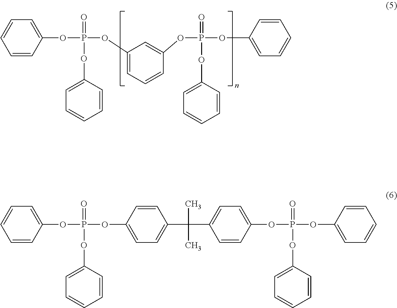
C1=CC=CC(OP(=O)(OC2=CC=CC=C2)OC2=CC=CC(OP(OC3=CC=CC=C3)(OC3=CC=CC=C3)=O)=C2)=C1.C1=CC=CC(OP(=O)(OC2=CC=CC=C2)OC2=CC=C(C(C)(C)C3=CC=C(OP(OC4=CC=CC=C4)(OC4=CC=CC=C4)=O)C=C3)C=C2)=C1
